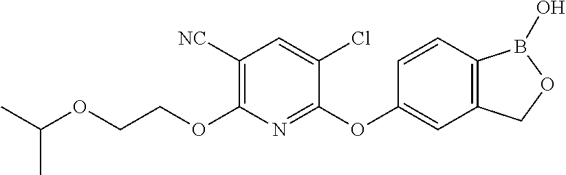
C1([NC])=C(OCCOC(C)C)N=C(OC2=CC3=C(C=C2)B(O)OC3)C(Cl)=C1
